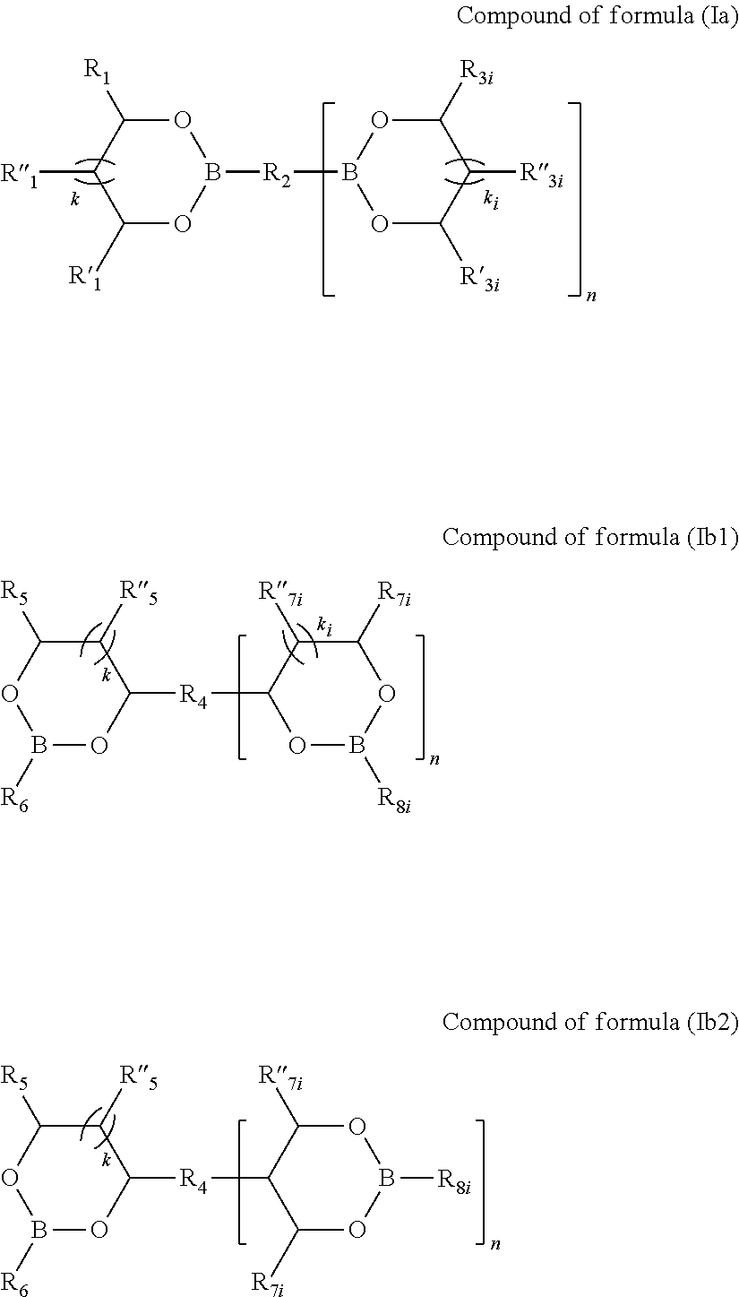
O1C([R1])C([R1])C([R1])OB1[R2]B1OC([R3i])C([R3i])C([R3i])O1.C1([R5])OB([R6])OC([R4]C2OB([R8i])OC([R7i])C2[R7i])C1[R5].C1([R5])OB([R6])OC([R4]C2C([R7i])OB([R8i])OC2[R7i])C1[R5]
